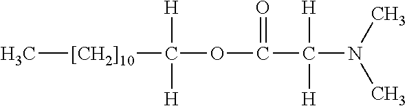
C[[CH2]10]C(OC(C(N(C)C)([H])[H])=O)([H])[H]
